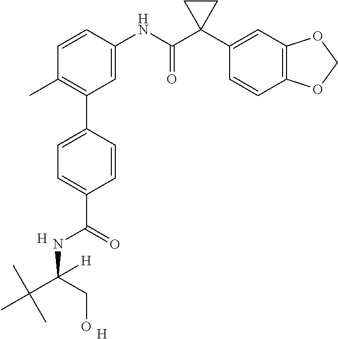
C1=C(NC(C2(C3=CC4=C(C=C3)OCO4)CC2)=O)C=CC(C)=C1C1=CC=C(C(NC(CO)(C(C)(C)C)[H])=O)C=C1.[H].[H]
